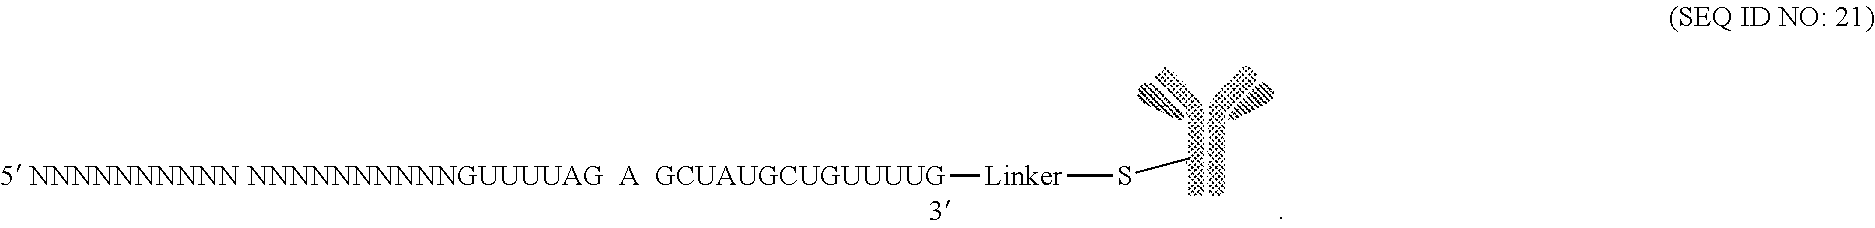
[5 NNNNNNNNNN NNNNNNNNNNGUUUUAG  A  GCUAUGCUGUUUUG][Linker]SC
